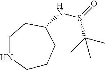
C1CCC(NS(=O)C(C)(C)C)CCN1
